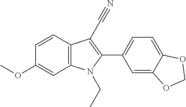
C12=C(C=CC(OC)=C1)C(C#N)=C(C1=CC=C3C(=C1)OCO3)N2CC
